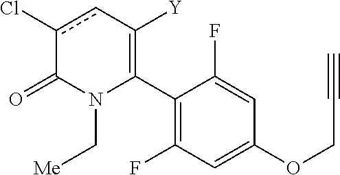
C1(C2=C([Y])cc(Cl)C(=O)N2C[Me])=C(F)C=C(OCC#C)C=C1F
